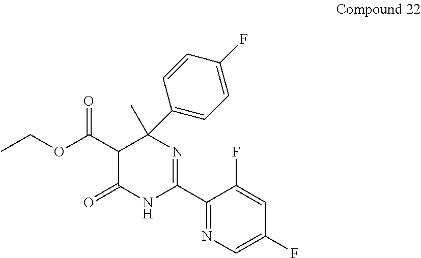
CC1(C2=CC=C(F)C=C2)C(C(OCC)=O)C(=O)NC(C2=NC=C(F)C=C2F)=N1
